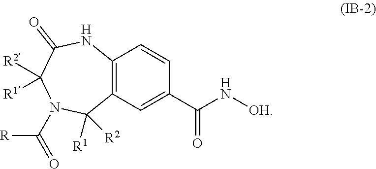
C12=C(C=C(C(N[OH])=O)C=C1)C([R1])([R2])N(C([R])=O)C([R1])([R2])C(=O)N2
